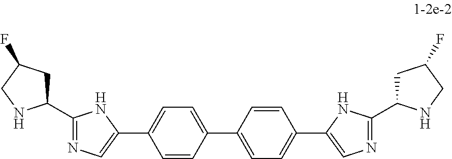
N1=C(C2CC(F)CN2)NC(C2=CC=C(C3=CC=C(C4=CN=C(C5CC(F)CN5)N4)C=C3)C=C2)=C1
